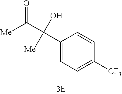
C1(C(C([Me])=O)(O)[Me])=CC=C([CF3])C=C1
